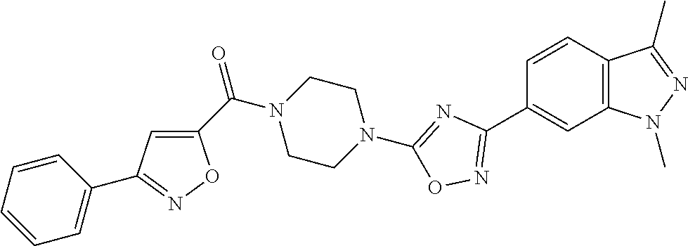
C1=CC2=C(C=C1C1=NOC(N3CCN(C(=O)C4=CC(C5=CC=CC=C5)=NO4)CC3)=N1)N(C)N=C2C
